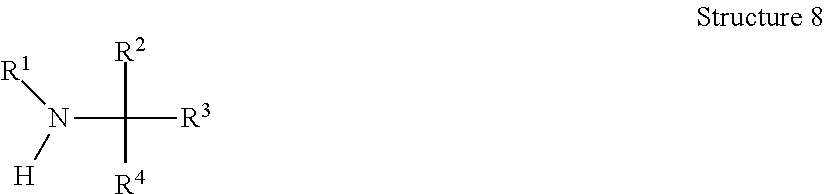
[R2]C([R4])([R3])N([H])[R1]
